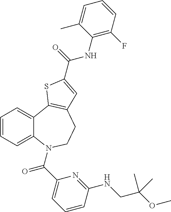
C1=CC=C2C(=C1)C1=C(CCN2C(C2=CC=CC(NCC(OC)(C)C)=N2)=O)C=C(C(=O)NC2=C(F)C=CC=C2C)S1
